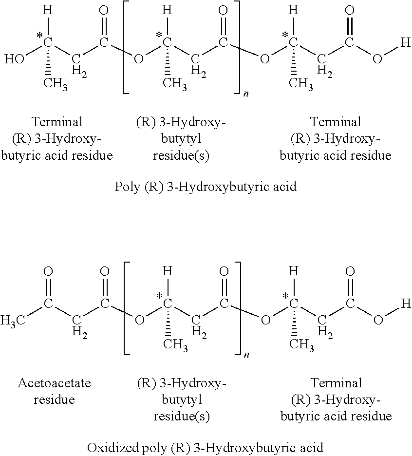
OC(CC(OC(CC(OC(CC(O[H])=O)([H])C)=O)([H])C)=O)([H])C.*.*.*.CC(CC(OC(CC(OC(CC(O[H])=O)([H])C)=O)([H])C)=O)=O.*.*
